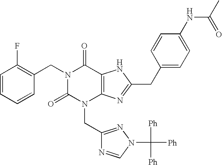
C1=CC=CC(CN2C(=O)N(CC3=NN(C([Ph])([Ph])[Ph])C=N3)C3=C(C2=O)NC(CC2=CC=C(NC(=O)C)C=C2)=N3)=C1F
